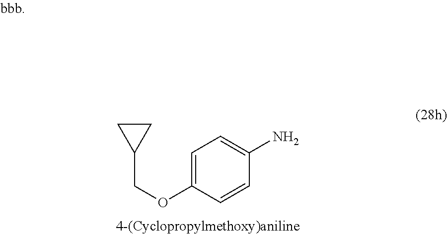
C1=C(OCC2CC2)C=CC(N)=C1
